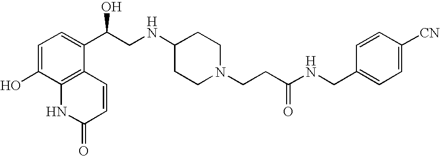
C1=C(O)C2=C(C(C(CNC3CCN(CCC(NCC4=CC=C([CN])C=C4)=O)CC3)O)=C1)C=CC(=O)N2
